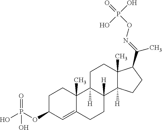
O(C1C=C2C(C)(CC1)C1([H])C([H])(CC2)C2([H])C(C)(CC1)C(C(=NOP(=O)(O)O)C)CC2)P(O)(=O)O
